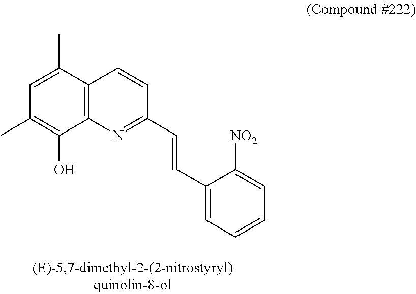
C12=C(C(C)=CC(C)=C1O)C=CC(C=CC1=CC=CC=C1[NO2])=N2
